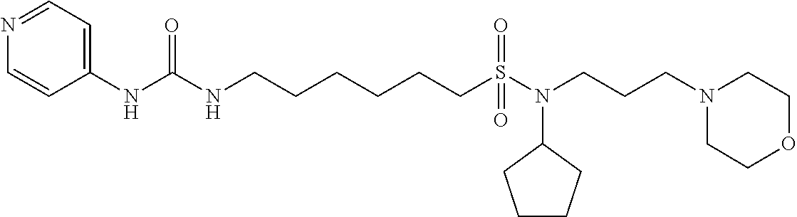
C1=CN=CC=C1NC(NCCCCCCS(N(CCCN1CCOCC1)C1CCCC1)(=O)=O)=O
